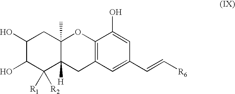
C1(O)C(O)C([R2])([R1])C2([H])C(C)(C1)OC1=C(C2)C=C(C=C[R6])C=C1O
